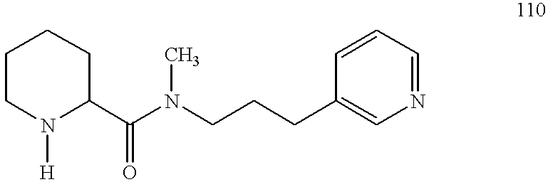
C(C1=CN=CC=C1)CCN(C(C1CCCCN1[H])=O)C
